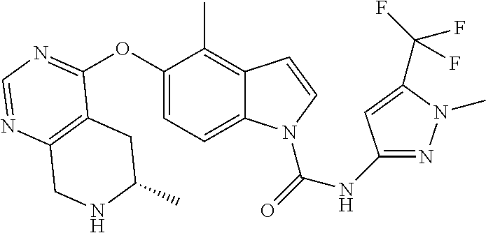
C12=C(N=CN=C1OC1=CC=C3C(=C1C)C=CN3C(=O)NC1=NN(C)C(C(F)(F)F)=C1)CNC(C)C2
